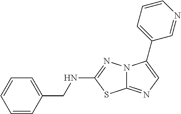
C1=CC(CNC2=NN3C(=NC=C3C3=CC=CN=C3)S2)=CC=C1
